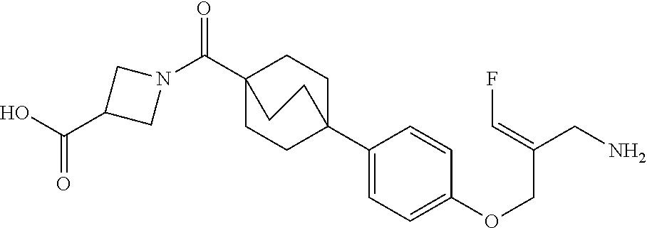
C1(C23CCC(C(N4CC(C(O)=O)C4)=O)(CC2)CC3)=CC=C(OCC(CN)=CF)C=C1
